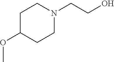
O(C)C1CCN(CCO)CC1
